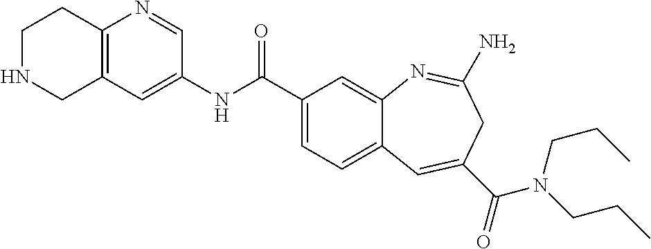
N1=CC(NC(C2=CC=C3C(=C2)N=C(N)CC(C(=O)N(CCC)CCC)=C3)=O)=CC2=C1CCNC2
